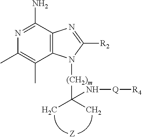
CC1=C(C)C2=C(C(N)=N1)N=C([R2])N2[(CH2)m]C(C)(C)N[Q][R4]
